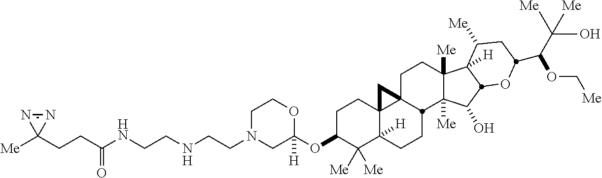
O(C1C([Me])([Me])C2([H])C3(CC1)C1(CCC4([Me])C([Me])(C(O)C5C4([H])C([Me])CC(C(C([Me])(O)[Me])OC[Me])O5)C1CC2)C3)C1([H])OCCN(CCNCCNC(CCC2([Me])N=N2)=O)C1
